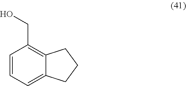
C1=CC=C2C(=C1CO)CCC2
